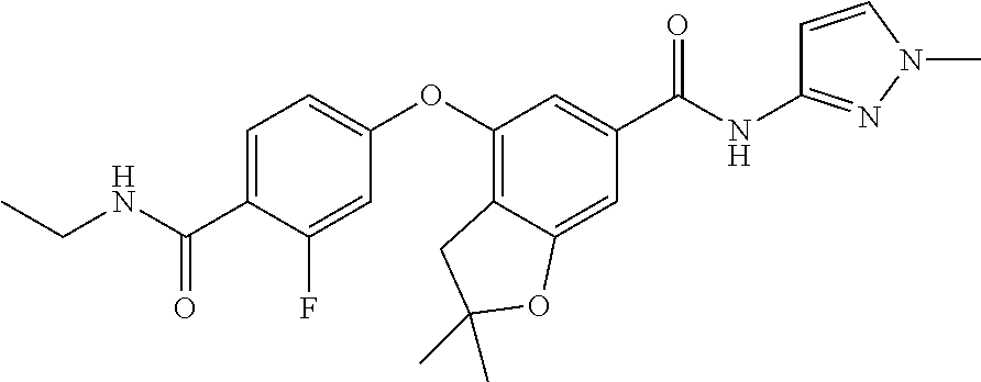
C1=C(C(=O)NCC)C(F)=CC(OC2=C3C(=CC(C(=O)NC4=NN(C)C=C4)=C2)OC(C)(C)C3)=C1
